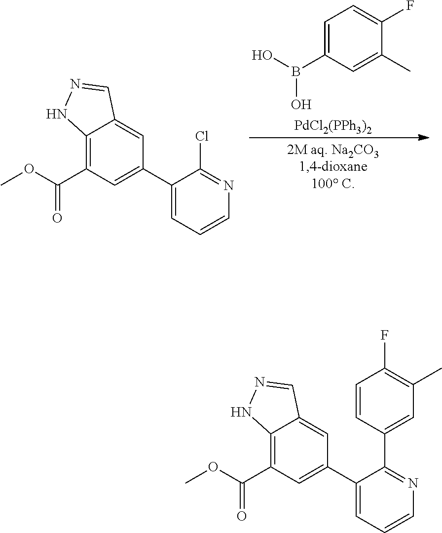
C1=C(B(O)O)C=C(C)C(F)=C1.[PdCl2(PPh3)2].C12=C(C(OC)=O)C=C(C3=CC=CN=C3Cl)C=C1C=NN2.C12=C(C(OC)=O)C=C(C3=CC=CN=C3C3=CC(C)=C(F)C=C3)C=C1C=NN2
